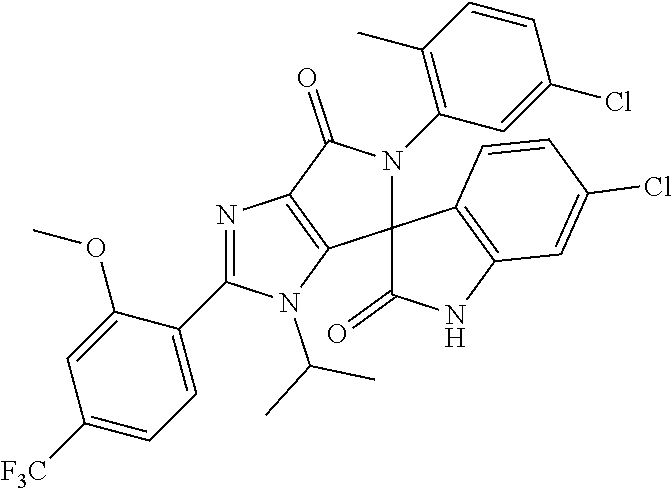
N1=C(C2=CC=C([F3C])C=C2OC)N(C(C)C)C2=C1C(=O)N(C1=C(C)C=CC(Cl)=C1)C21C(=O)NC2=C1C=CC(Cl)=C2
